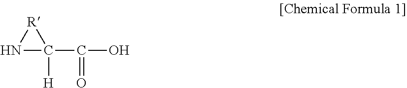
N1C(C(=O)O)([H])[R]1
